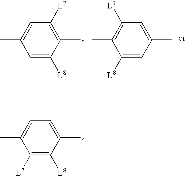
C1=C([L8])C(C)=C([L7])C=C1C.C1([L8])=CC(C)=CC([L7])=C1C.C1([L7])=C([L8])C(C)=CC=C1C
